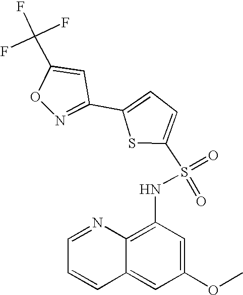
C1=NC2=C(NS(=O)(=O)C3=CC=C(C4=NOC(C(F)(F)F)=C4)S3)C=C(OC)C=C2C=C1
